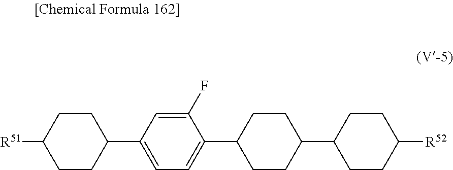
C1=C(F)C(C2CCC(C3CCC([R52])CC3)CC2)=CC=C1C1CCC([R51])CC1
